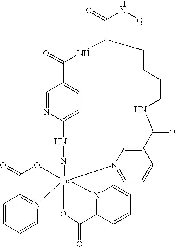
C1=NC2=CC=C1C(=O)NC(C(=O)N[Q])CCCCNC(=O)C1=CN(=CC=C1)[Tc]13(=NN2)(OC(=O)C2=N1C=CC=C2)N1=C(C=CC=C1)C(=O)O3
